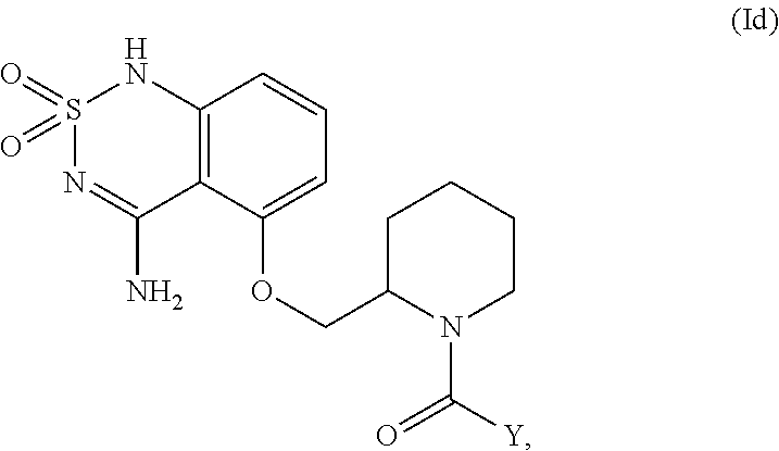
C12=C(C(OCC3N(C([Y])=O)CCCC3)=CC=C1)C(N)=NS(=O)(=O)N2
